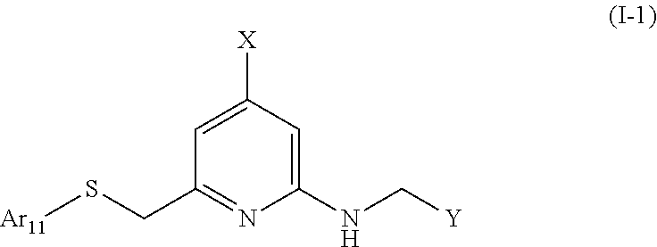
C1=C([X])C=C(NC[Y])N=C1CS[Ar11]
